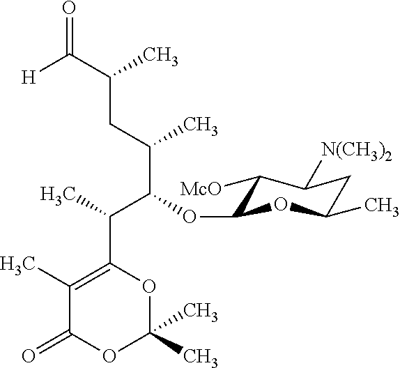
[H]C(C(C)CC(C(OC1C([McO])C([N(CH3)2])CC(C)O1)C(C)C1=C(C)C(=O)OC(C)(C)O1)C)=O
